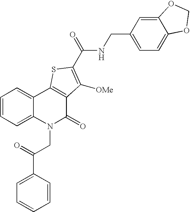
N(C(=O)C1=C([OMe])C2=C(C3=CC=CC=C3N(CC(=O)C3=CC=CC=C3)C2=O)S1)CC1=CC=C2C(=C1)OCO2
